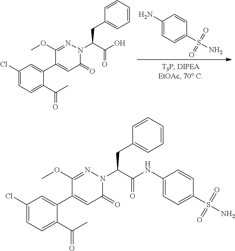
C1(N)=CC=C(S(N)(=O)=O)C=C1.C1(Cl)=CC=C(C(C)=O)C(C2=CC(=O)N(C(CC3=CC=CC=C3)C(O)=O)N=C2OC)=C1.C1(Cl)=CC=C(C(C)=O)C(C2=CC(=O)N(C(CC3=CC=CC=C3)C(NC3=CC=C(S(N)(=O)=O)C=C3)=O)N=C2OC)=C1
